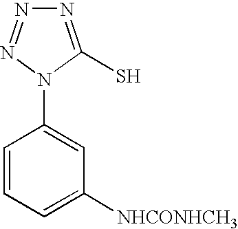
N1=NN(C2=CC([NHCONHCH3])=CC=C2)C(S)=N1
